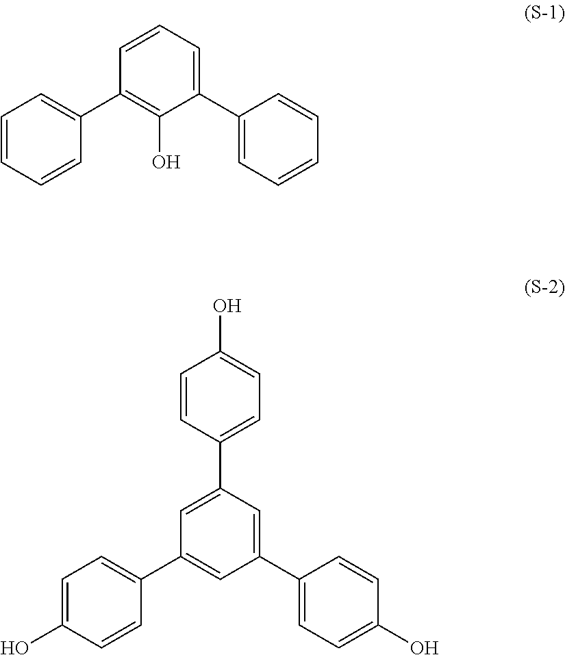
C1=CC=CC(C2=C(O)C(C3=CC=CC=C3)=CC=C2)=C1.C1=CC(C2=CC(C3=CC=C(O)C=C3)=CC(C3=CC=C(O)C=C3)=C2)=CC=C1O
